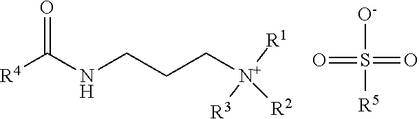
[R4]C(NCCC[N+]([R2])([R1])[R3])=O.[O-]S([R5])(=O)=O
